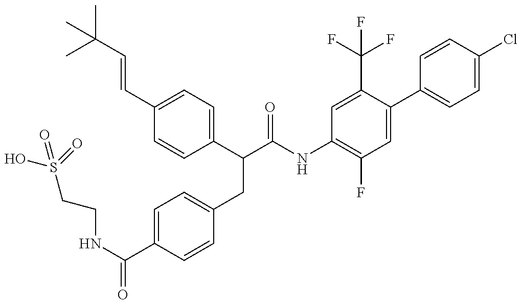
OS(CCNC(=O)C1=CC=C(CC(C(NC2=C(F)C=C(C3=CC=C(Cl)C=C3)C(C(F)(F)F)=C2)=O)C2=CC=C(C=CC(C)(C)C)C=C2)C=C1)(=O)=O
